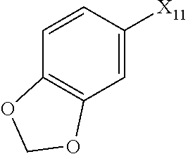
C1=CC([X11])=CC2=C1OCO2
